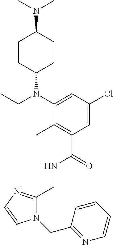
C1(CNC(C2=C(C)C(N(C3CCC(N(C)C)CC3)CC)=CC(Cl)=C2)=O)=NC=CN1CC1=NC=CC=C1
